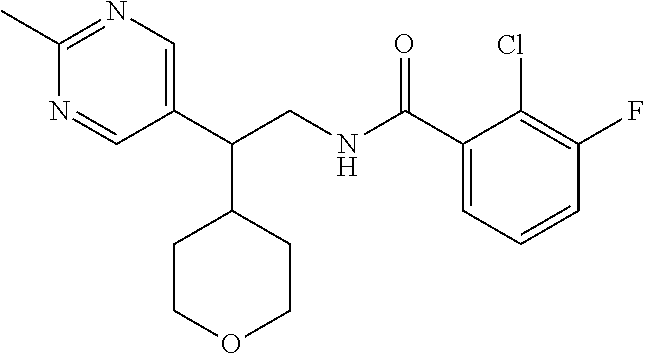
C1(C)=NC=C(C(CNC(C2=CC=CC(F)=C2Cl)=O)C2CCOCC2)C=N1
